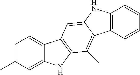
C1=C(C)C=C2C(=C1)C1=C(N2)C(C)=C2C(=C1)NC1=C2C=CC=C1
